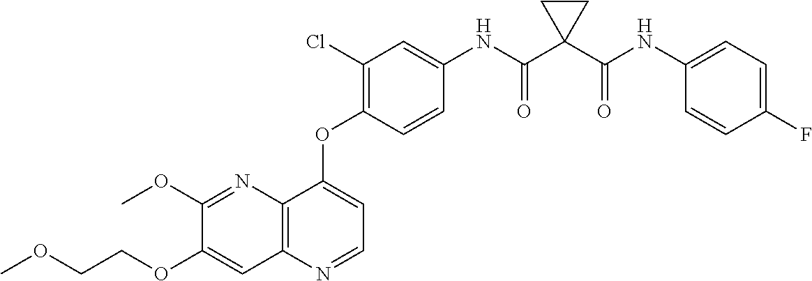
C1(OC)=NC2=C(C=C1OCCOC)N=CC=C2OC1=C(Cl)C=C(NC(C2(C(NC3=CC=C(F)C=C3)=O)CC2)=O)C=C1
